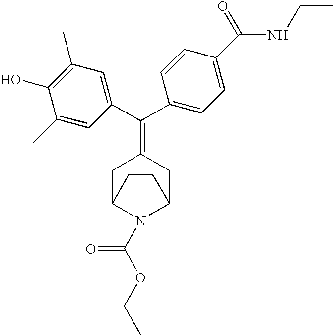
C1C2N(C(OCC)=O)C(CC1=C(C1=CC(C)=C(O)C(C)=C1)C1=CC=C(C(NCC)=O)C=C1)CC2
